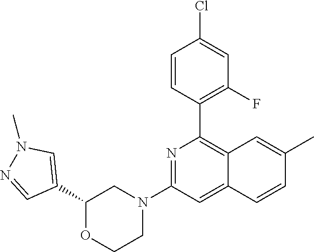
C1(C2=C3C(=CC(N4CCOC(C5=CN(C)N=C5)C4)=N2)C=CC(C)=C3)=C(F)C=C(Cl)C=C1
